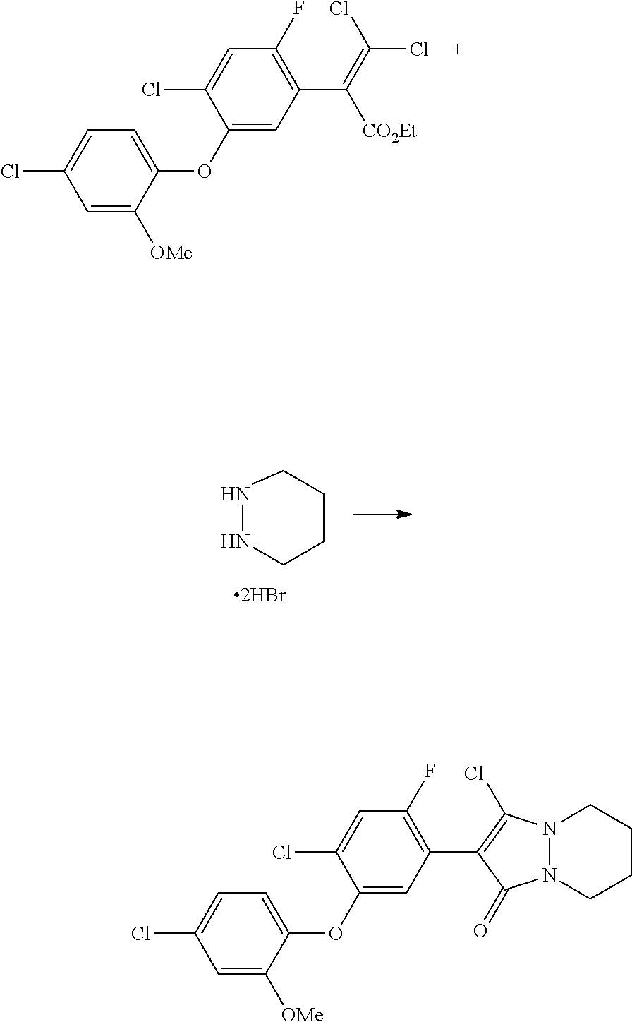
C1(OC2=CC=C(Cl)C=C2[OMe])=CC(C(=C(Cl)Cl)[CO2Et])=C(F)C=C1Cl.N1NCCCC1.C1(OC2=CC=C(Cl)C=C2[OMe])=CC(C2=C(Cl)N3N(C2=O)CCCC3)=C(F)C=C1Cl
